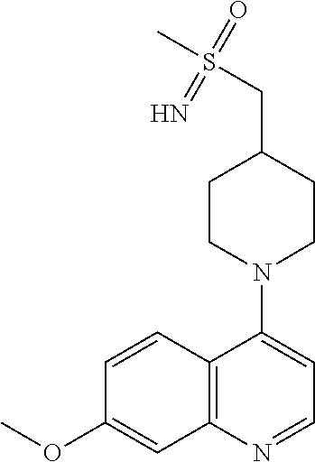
C1=CC2=C(C=C1OC)N=CC=C2N1CCC(CS(C)(=O)=N)CC1
